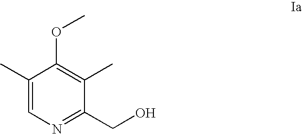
C1(C)=CN=C(CO)C(C)=C1OC
